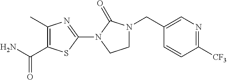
C1=CC([CF3])=NC=C1CN1CCN(C2=NC(C)=C(C(N)=O)S2)C1=O
